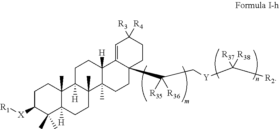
C1C([X][R1])C(C)(C)C2([H])C(C)(C1)C1([H])C(C)(CC2)C2(C)CCC3(C(C[Y]C([R2])([R37])[R38])([R35])[R36])C(=CC([R3])([R4])CC3)C2([H])CC1
